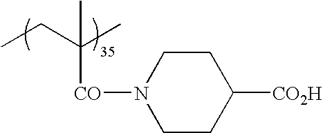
CCC(C)([CO]N1CCC([CO2H])CC1)C
